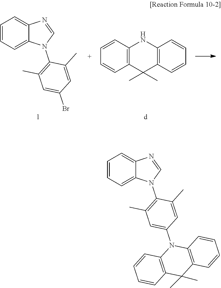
C1=CC=C2C(=C1)N=CN2C1=C(C)C=C(Br)C=C1C.C12=C(C(C)(C)C3=C(N1)C=CC=C3)C=CC=C2.C1=CC=C2C(=C1)N=CN2C1=C(C)C=C(N2C3=C(C(C)(C)C4=C2C=CC=C4)C=CC=C3)C=C1C
